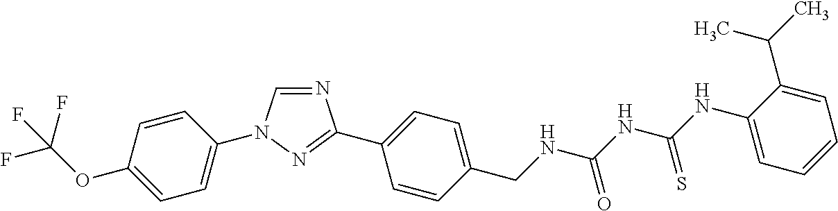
N1=CN(C2=CC=C(OC(F)(F)F)C=C2)N=C1C1=CC=C(CNC(NC(NC2=CC=CC=C2C(C)C)=S)=O)C=C1
